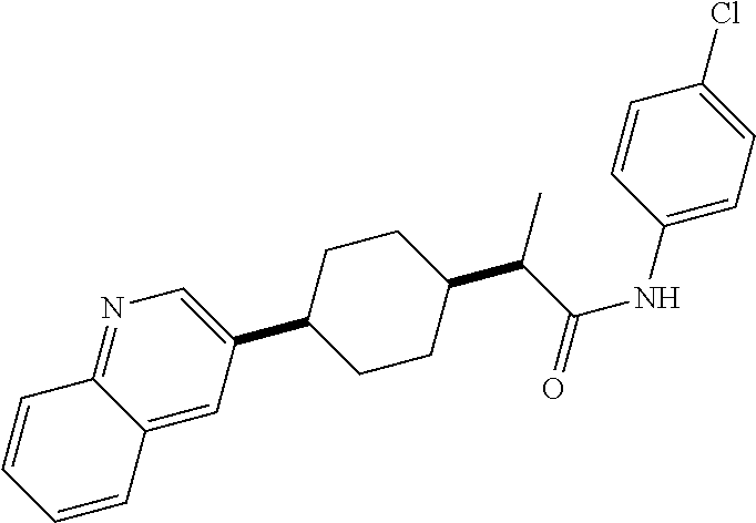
N1=C2C(=CC(C3CCC(C(C(=O)NC4=CC=C(Cl)C=C4)C)CC3)=C1)C=CC=C2
